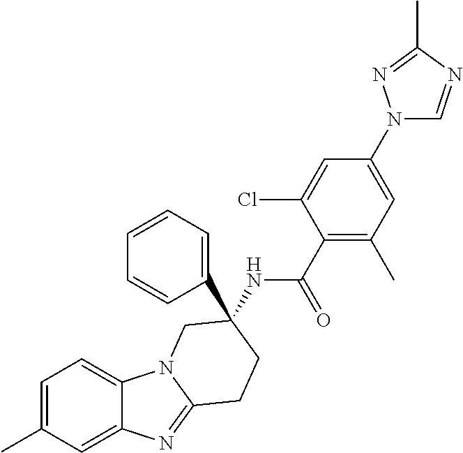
C1=C(C)C=C2C(=C1)N1C(=N2)CCC(NC(C2=C(C)C=C(N3C=NC(C)=N3)C=C2Cl)=O)(C2=CC=CC=C2)C1
